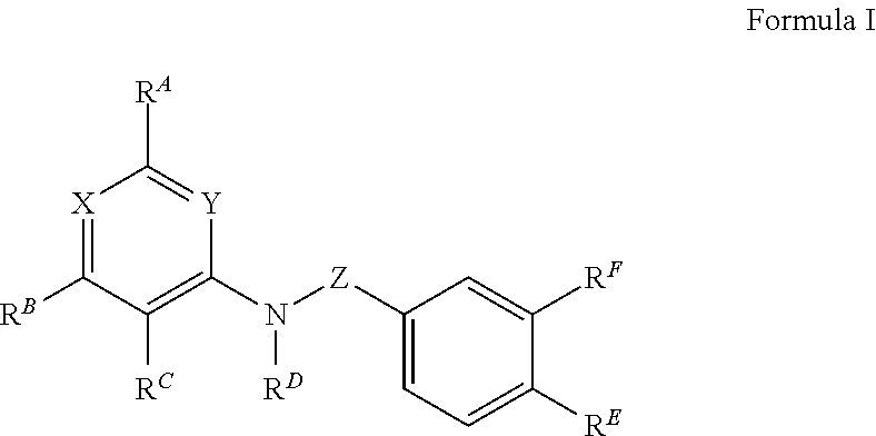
[X]1=C([RB])C([RC])=C(N([Z]C2=CC=C([RE])C([RF])=C2)[RD])[Y]=C1[RA]
